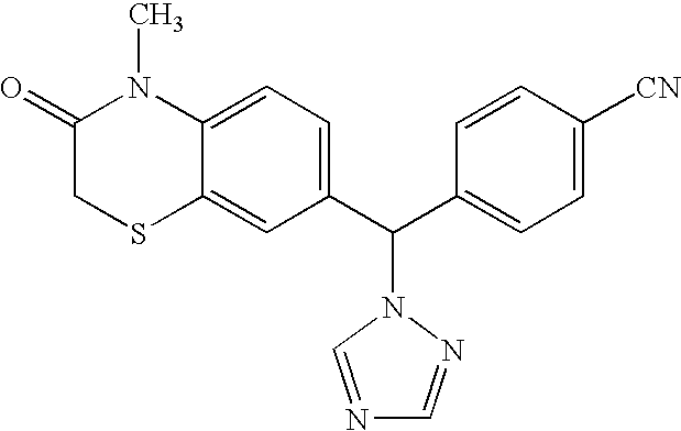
C1(C(C2=CC=C([CN])C=C2)N2N=CN=C2)=CC=C2C(=C1)SCC(=O)N2C
